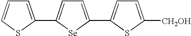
C1=C(C2=CC=C(C3=CC=C([CH2OH])S3)[Se]2)SC=C1
